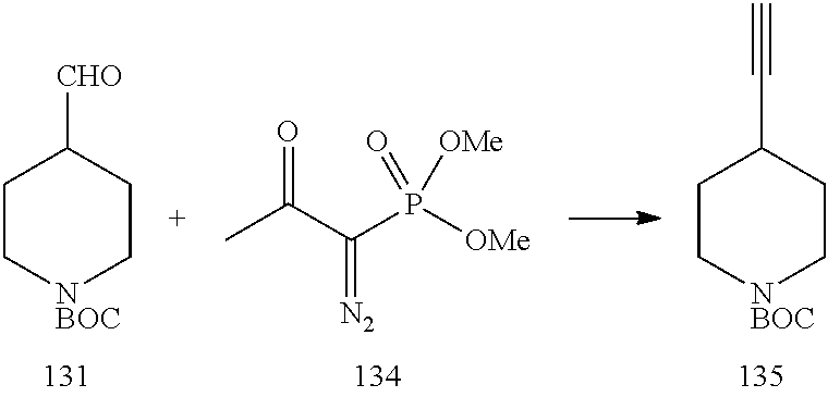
C1C[NBOC]CCC1[CHO].CC(C(P([OMe])(=O)[OMe])=[N2])=O.C1C[NBOC]CCC1C#C
